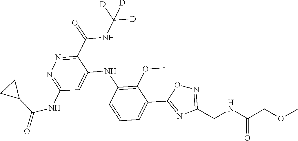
C1(C(NC([D])([D])[D])=O)=NN=C(NC(=O)C2CC2)C=C1NC1=C(OC)C(C2=NC(CNC(COC)=O)=NO2)=CC=C1
